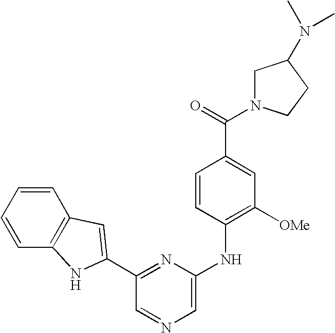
C1=C(C(=O)N2CC(N(C)C)CC2)C=CC(NC2=CN=CC(C3=CC4=C(C=CC=C4)N3)=N2)=C1[OMe]
